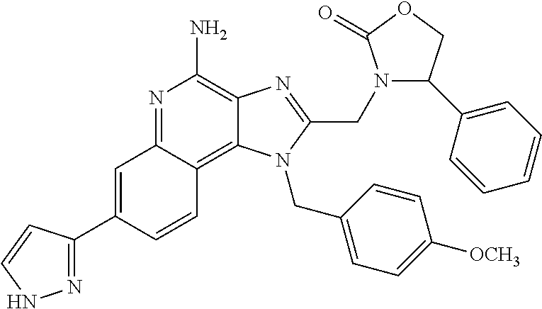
C1=C(C2=NNC=C2)C=CC2=C3C(=C(N)N=C12)N=C(CN1C(C2=CC=CC=C2)COC1=O)N3CC1=CC=C([OCH3])C=C1
